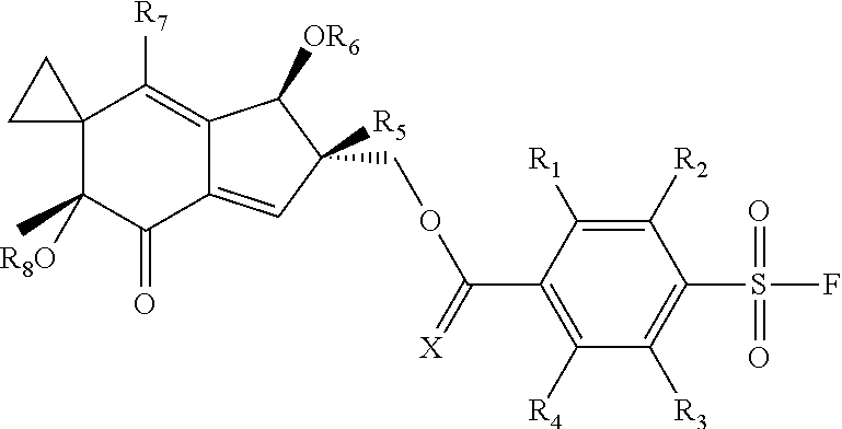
C12(C([R8O])(C)C(=O)C3=CC([R5])(COC(C4=C([R4])C([R3])=C(S(F)(=O)=O)C([R2])=C4[R1])=[X])C([OR6])C3=C1[R7])CC2
